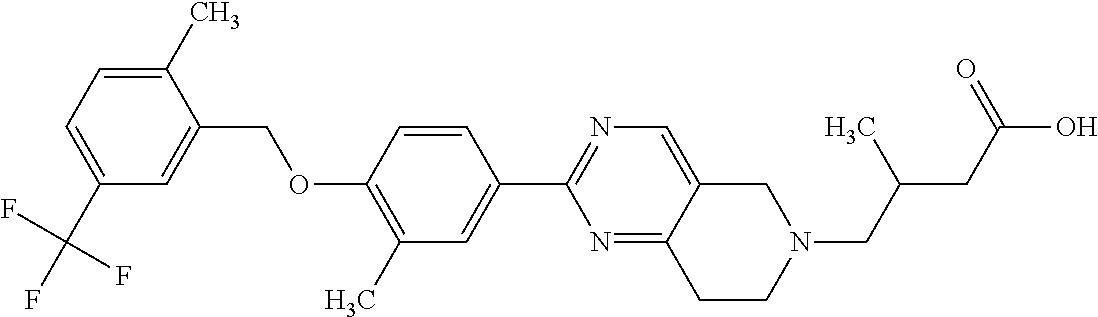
C1(C(F)(F)F)=CC=C(C)C(COC2=C(C)C=C(C3=NC=C4C(=N3)CCN(CC(CC(O)=O)C)C4)C=C2)=C1
